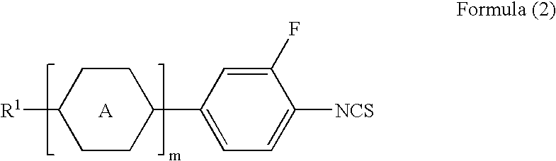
C1(C2CCC([R1])CC2)=CC=C([NCS])C(F)=C1.[A]
